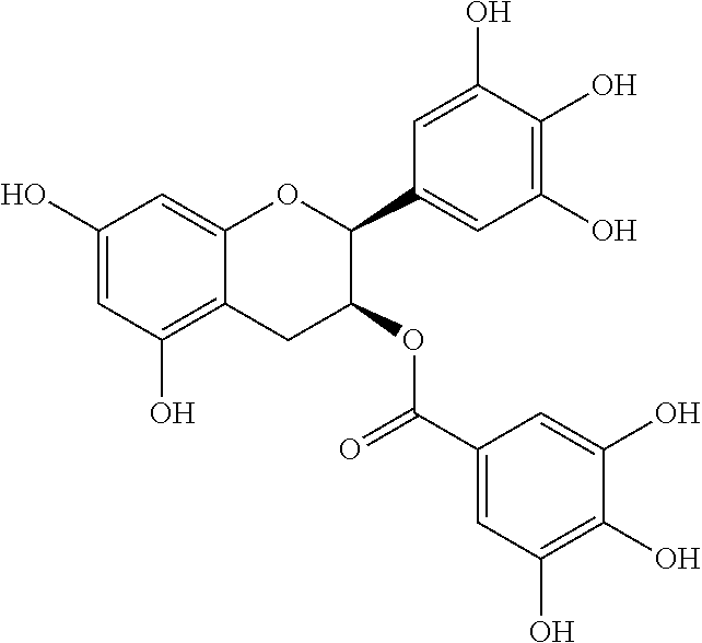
C1(O)=CC(O)=C2C(=C1)OC(C1=CC(O)=C(O)C(O)=C1)C(OC(C1=CC(O)=C(O)C(O)=C1)=O)C2
